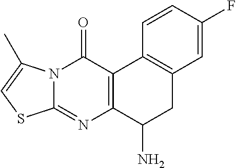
N12C(=NC3=C(C1=O)C1=C(CC3N)C=C(F)C=C1)SC=C2C
